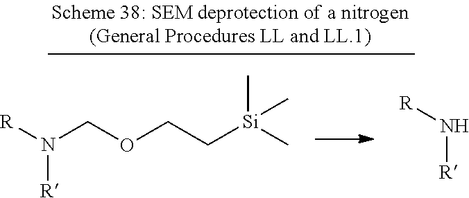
[R]N[R].[R]N([R])COCC[Si](C)(C)C
